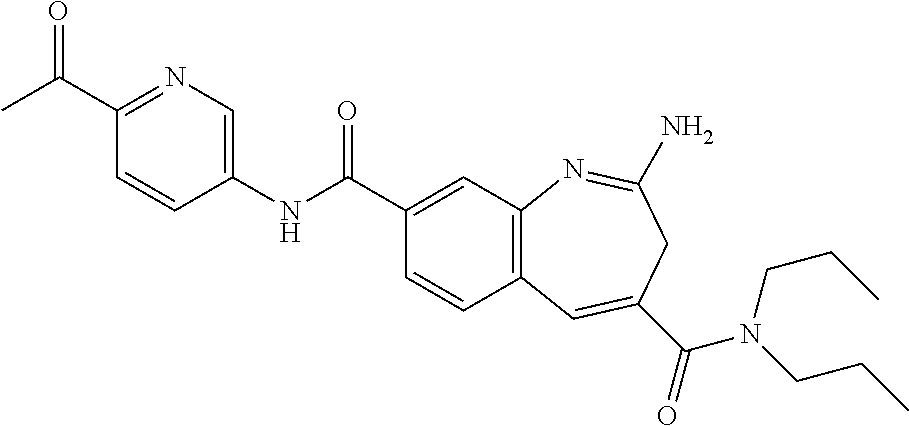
N1=C(C(C)=O)C=CC(NC(C2=CC3=C(C=C2)C=C(C(=O)N(CCC)CCC)CC(N)=N3)=O)=C1
